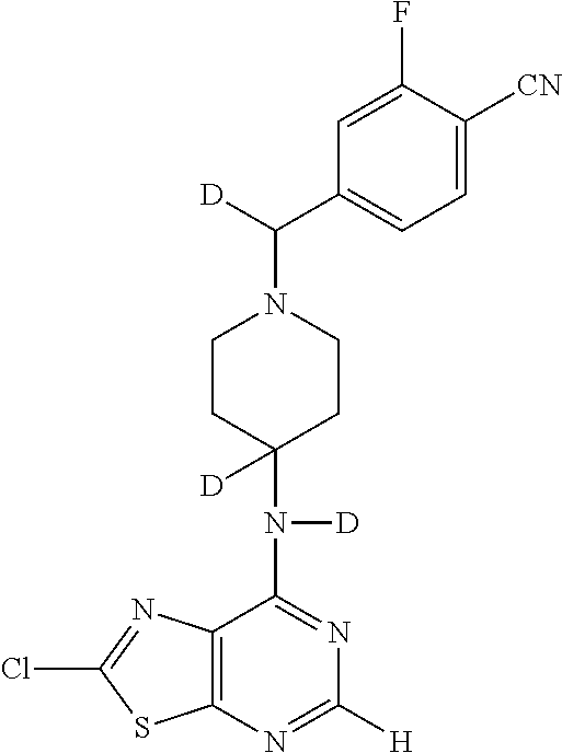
C12=C(N=C([H])N=C1N(C1([D])CCN(C([D])C3=CC=C([CN])C(F)=C3)CC1)[D])SC(Cl)=N2
